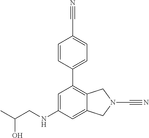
C1=CC(C2=C3C(=CC(NCC(C)O)=C2)CN(C#N)C3)=CC=C1C#N
